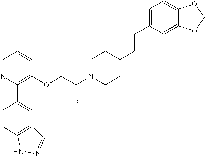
C1=NC(C2=CC3=C(C=C2)NN=C3)=C(OCC(N2CCC(CCC3=CC=C4C(=C3)OCO4)CC2)=O)C=C1
